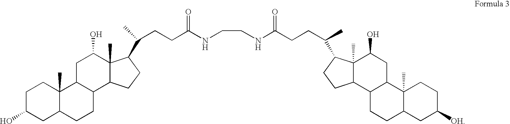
C1C(O)CC2C(C)(C1)C1C(CC2)C2C(C)(C(O)C1)C(C(CCC(NCCNC(CCC(C)C1C3(C)C(C4CCC5CC([OH])CCC5(C)C4CC3O)CC1)=O)=O)C)CC2
